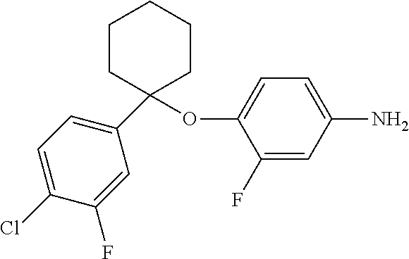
C1(C2(OC3=CC=C(N)C=C3F)CCCCC2)=CC=C(Cl)C(F)=C1
